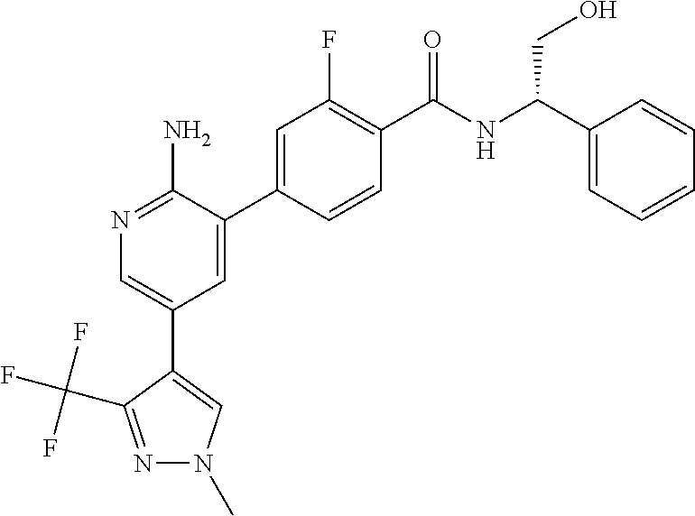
N1=C(N)C(C2=CC(F)=C(C(NC(C3=CC=CC=C3)CO)=O)C=C2)=CC(C2=CN(C)N=C2C(F)(F)F)=C1
